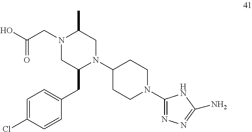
C1=C(Cl)C=CC(CC2N(C3CCN(C4=NN=C(N)N4)CC3)CC(C)N(CC(=O)O)C2)=C1
